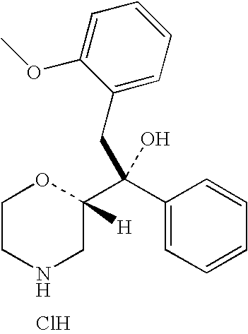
N1CC(C(C2=CC=CC=C2)(O)CC2=CC=CC=C2OC)([H])OCC1.Cl
